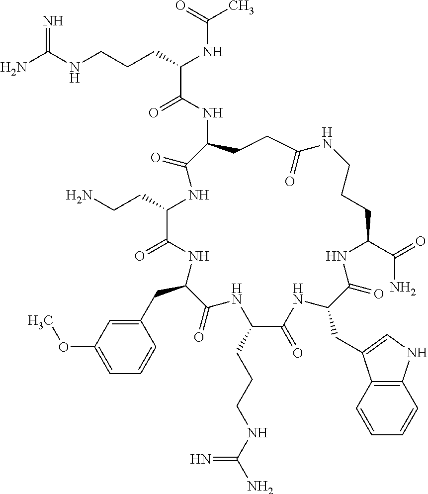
NC(NCCCC(NC(C)=O)C(=O)NC1CCC(=O)NCCCC(C(=O)N)NC(=O)C(CC2=CNC3=C2C=CC=C3)NC(=O)C(CCCNC(N)=N)NC(=O)C(CC2=CC(OC)=CC=C2)NC(=O)C(CCN)NC1=O)=N
